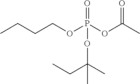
CCCCOP(OC(C)=O)(=O)OC(CC)(C)C
